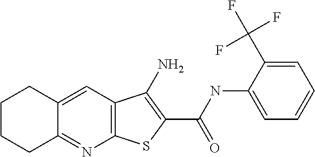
C12=C(C=C3C(=N1)CCCC3)C(N)=C(C(=O)NC1=CC=CC=C1C(F)(F)F)S2
